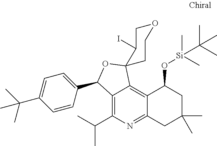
C12=C(C(C)C)N=C3C(=C1C1(OC2C2=CC=C(C(C)(C)C)C=C2)CCOCC1I)C(O[Si](C(C)(C)C)(C)C)CC(C)(C)C3
